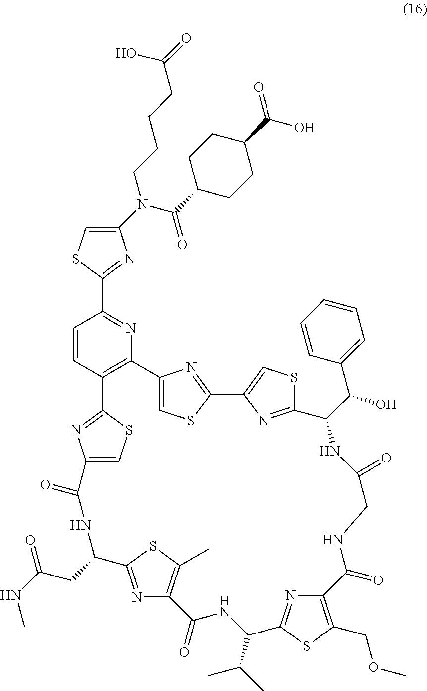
C1(C(N(CCCCC(O)=O)C2=CSC(C3=NC4=C(C=C3)C3=NC(=CS3)C(=O)NC(CC(=O)NC)C3=NC(=C(C)S3)C(=O)NC(C(C)C)C3=NC(=C(COC)S3)C(=O)NCC(=O)NC(C(O)C3=CC=CC=C3)C3=NC(=CS3)C3=NC4=CS3)=N2)=O)CCC(C(O)=O)CC1
